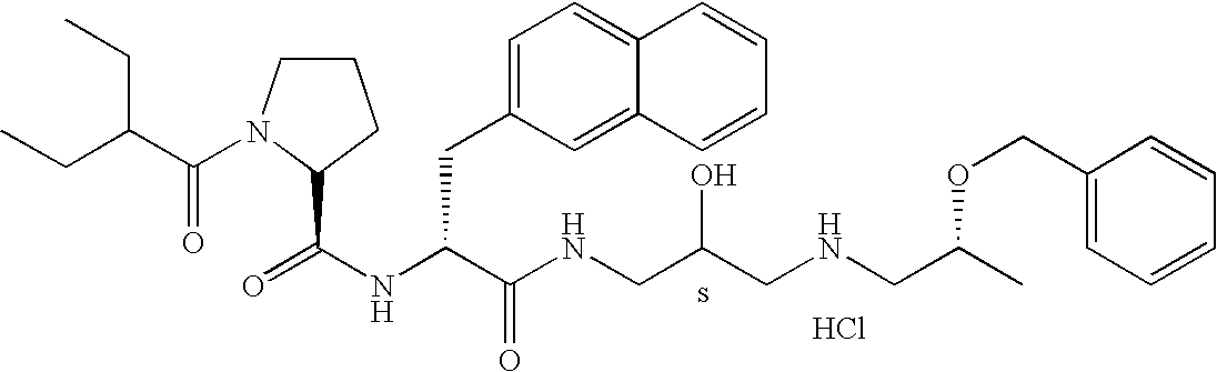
Cl.N(C(C(NCC(CNCC(OCC1=CC=CC=C1)C)O)=O)CC1=CC=C2C(=C1)C=CC=C2)C(=O)C1N(C(=O)C(CC)CC)CCC1
